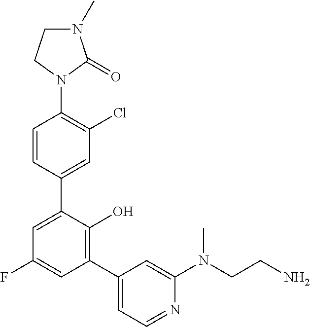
C1(N2C(=O)N(C)CC2)=C(Cl)C=C(C2=CC(F)=CC(C3=CC=NC(N(CCN)C)=C3)=C2O)C=C1
